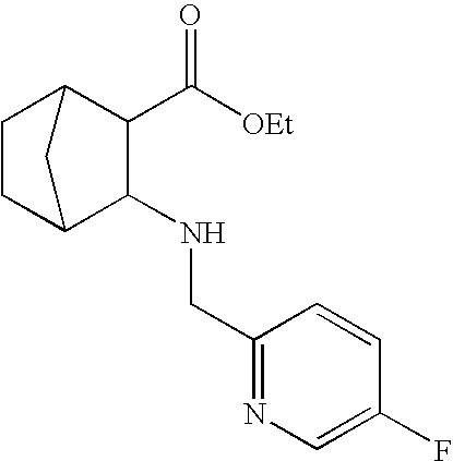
C1CC2C(NCC3=NC=C(F)C=C3)C(C([OEt])=O)C1C2
